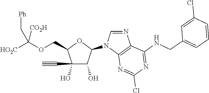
C(C1C(O)(C#C)C(O)C(N2C=NC3=C2N=C(Cl)N=C3NCC2=CC=CC(Cl)=C2)O1)OC([HO2C])([CO2H])C[Ph]
